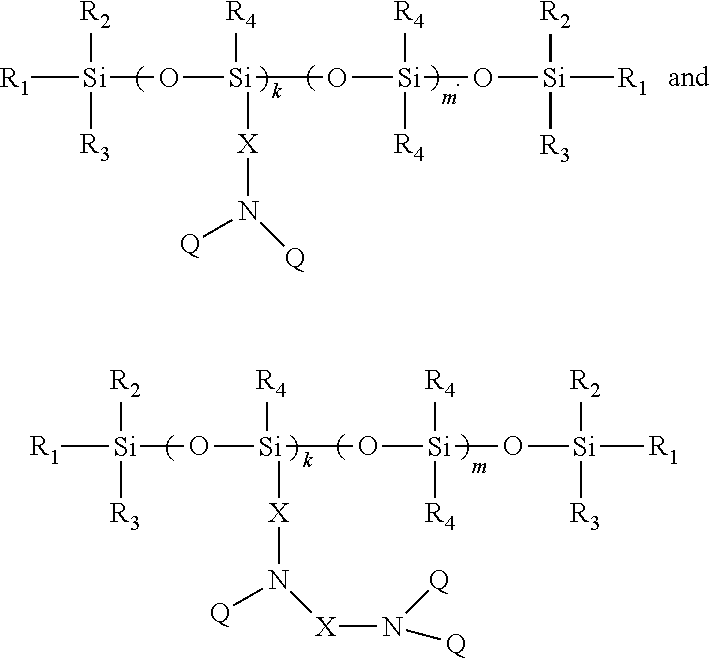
[R2][Si]([R3])([R1])O[Si]([R4])([X]N([Q])[X]N([Q])[Q])O[Si]([R4])([R4])O[Si]([R1])([R2])[R3].[R2][Si]([R3])([R1])O[Si]([R4])([X]N([Q])[Q])O[Si]([R4])([R4])O[Si]([R1])([R2])[R3]
